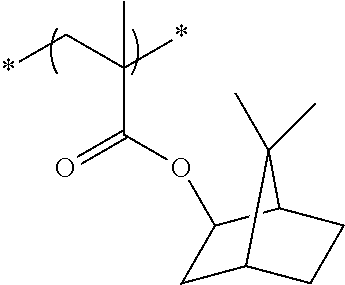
*CC(*)(C)C(OC1CC2CCC1C2(C)C)=O
